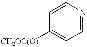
[CH2OC(O)]C1=CC=NC=C1
